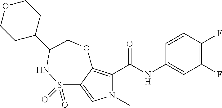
C1=CC(F)=C(F)C=C1NC(=O)C1=C2C(=CN1C)S(=O)(=O)NC(C1CCOCC1)CO2
